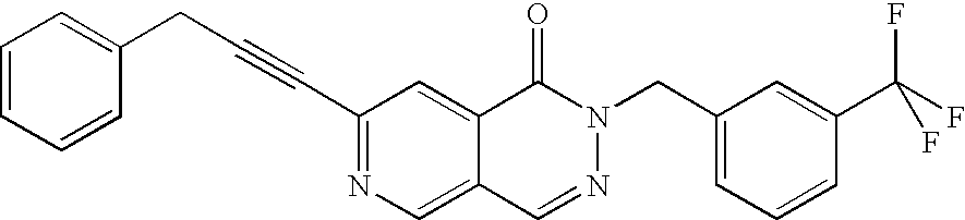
C1=CC=CC(CC#CC2=NC=C3C(=C2)C(=O)N(CC2=CC=CC(C(F)(F)F)=C2)N=C3)=C1
